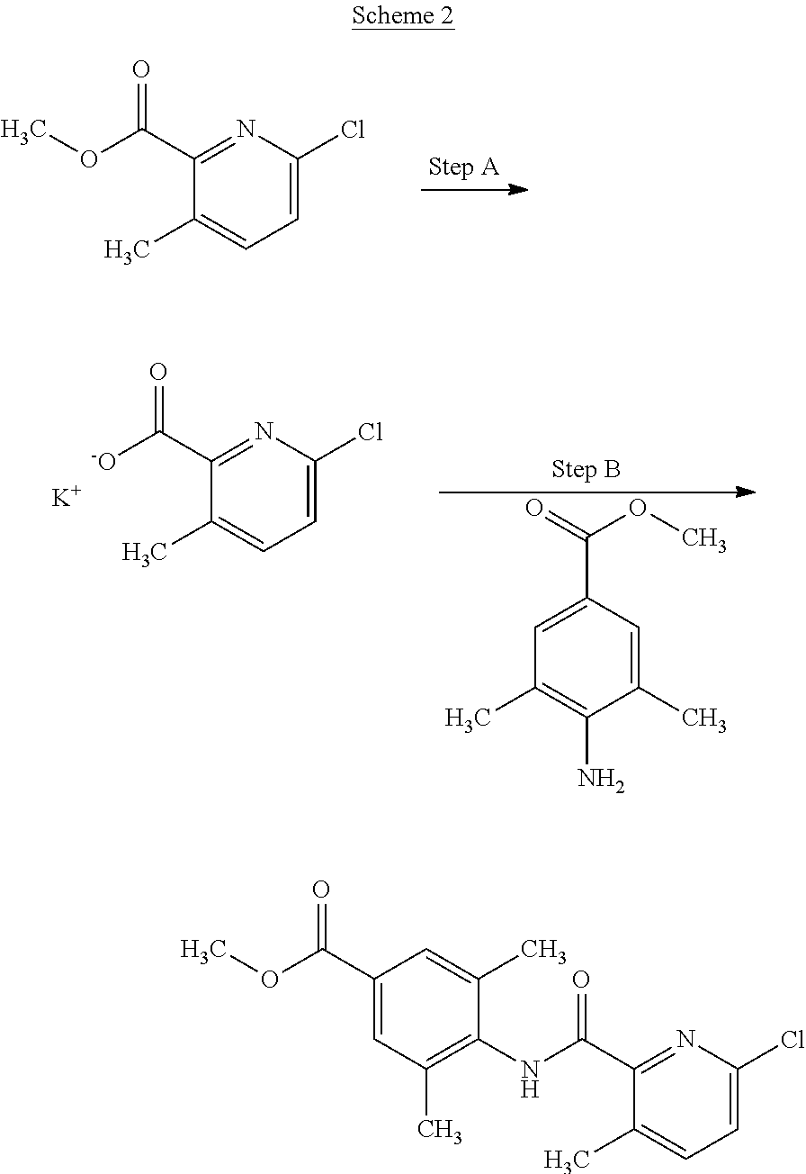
C1=C(Cl)N=C(C(OC)=O)C(C)=C1.C1=C(Cl)N=C(C([-O])=O)C(C)=C1.[K].C1(C)=CC(C(=O)OC)=CC(C)=C1N.C1(NC(C2=NC(Cl)=CC=C2C)=O)=C(C)C=C(C(OC)=O)C=C1C
